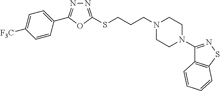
N1=C(SCCCN2CCN(C3=NSC4=C3C=CC=C4)CC2)OC(C2=CC=C([F3C])C=C2)=N1
